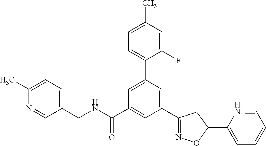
C1(CNC(=O)C2=CC(C3=NOC(C4=CC=CC=[HN+]4)C3)=CC(C3=CC=C(C)C=C3F)=C2)=CC=C(C)N=C1
